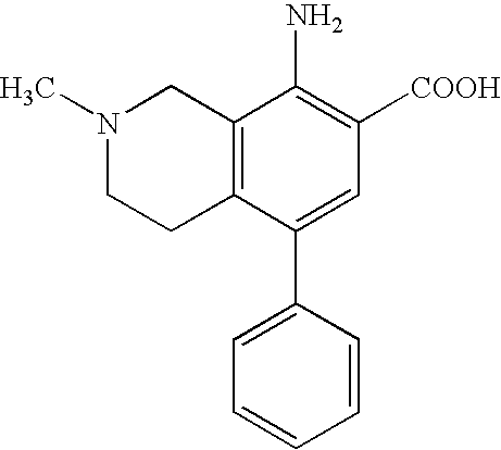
C12=C(C(C3=CC=CC=C3)=CC([COOH])=C1N)CCN(C)C2
